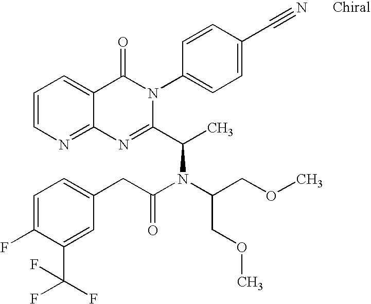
C12=NC=CC=C1C(=O)N(C1=CC=C(C#N)C=C1)C(C(C)N(C(COC)COC)C(CC1=CC=C(F)C(C(F)(F)F)=C1)=O)=N2
